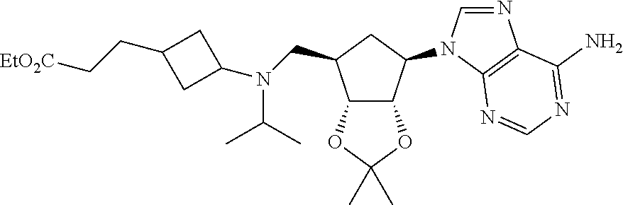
C12C(C(N3C=NC4=C3N=CN=C4N)CC1CN(C1CC(CC[EtO2C])C1)C(C)C)OC(C)(C)O2
